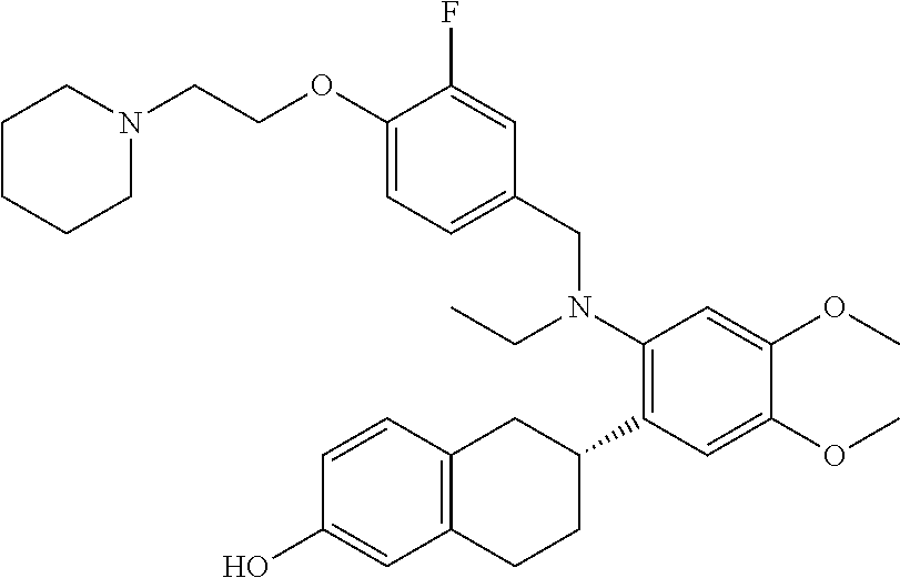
C1(O)=CC2=C(C=C1)CC(C1=C(N(CC3=CC=C(OCCN4CCCCC4)C(F)=C3)CC)C=C(OC)C(OC)=C1)CC2
